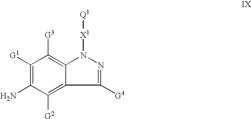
[G2]C1=C2C(=C([G3])C([G1])=C1N)N([X1][Q1])N=C2[G4]
